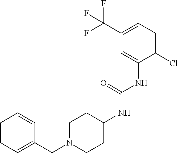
C1(Cl)=CC=C(C(F)(F)F)C=C1NC(NC1CCN(CC2=CC=CC=C2)CC1)=O
